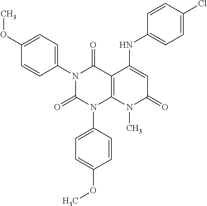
C1(N2C(=O)N(C3=CC=C(OC)C=C3)C3=C(C2=O)C(NC2=CC=C(Cl)C=C2)=CC(=O)N3C)=CC=C(OC)C=C1
